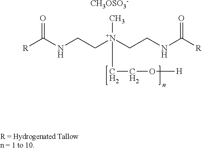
O=C([R])NCC[N+](CCNC([R])=O)(C)CCO[H].[CH3OSO3-]
